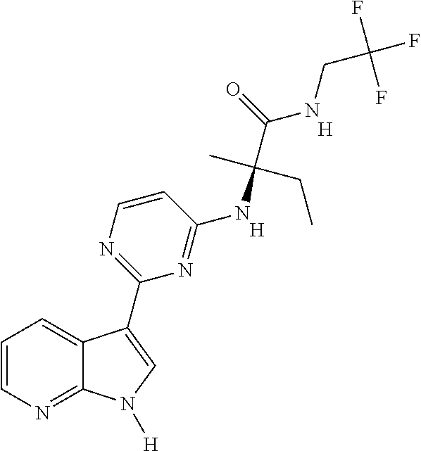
C1=CN=C2C(=C1)C(C1=NC=CC(NC(C(NCC(F)(F)F)=O)(C)CC)=N1)=CN2[H].[H].[H]
